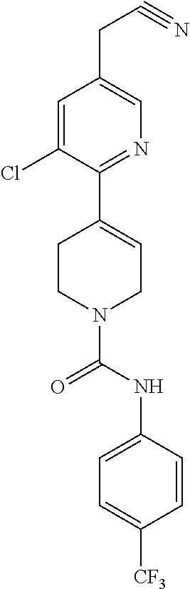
C1=C(Cl)C(C2=CCN(C(NC3=CC=C([CF3])C=C3)=O)CC2)=NC=C1CC#N
